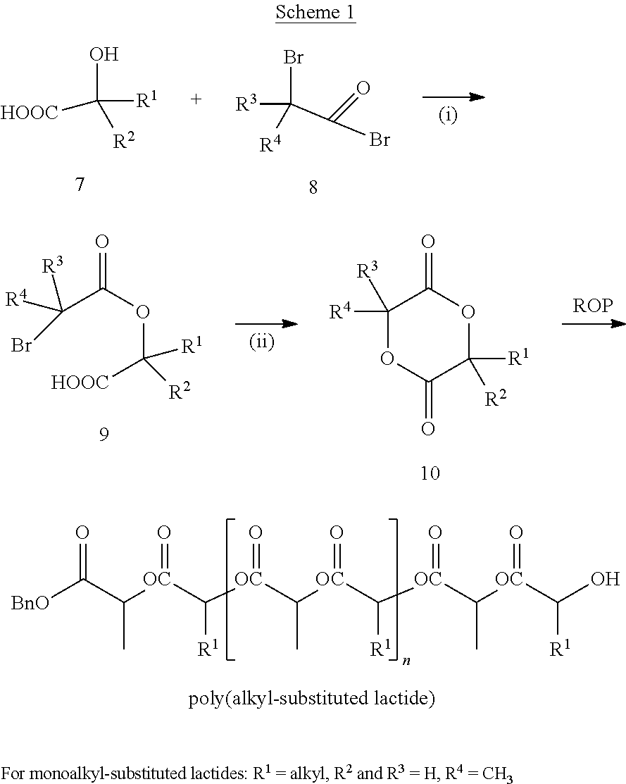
C([R1])(O)([HOOC])[R2].[R3]C(Br)([R4])C(Br)=O.C(C(OC([HOOC])([R2])[R1])=O)([R4])([R3])Br.C1([R4])([R3])OC(=O)C([R1])([R2])OC1=O.[BnO]C(C([OC](C([OC](C([OC](C([OC](C([OC](C(O)[R1])=O)C)=O)[R1])=O)C)=O)[R1])=O)C)=O
